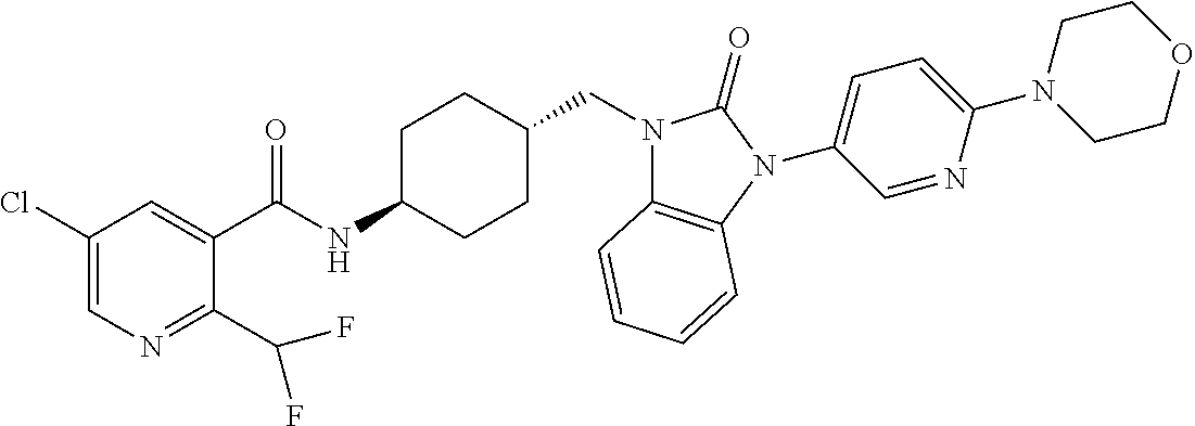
C1(Cl)=CN=C(C(F)F)C(C(NC2CCC(CN3C4=C(N(C5=CC=C(N6CCOCC6)N=C5)C3=O)C=CC=C4)CC2)=O)=C1
